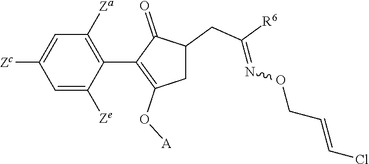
C1=C([Ze])C(C2=C(O[A])CC(CC([R6])=NOCC=CCl)C2=O)=C([Za])C=C1[Zc]
